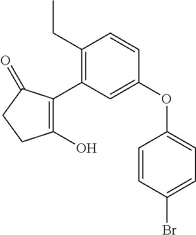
C1(O)=C(C2=C(CC)C=CC(OC3=CC=C(Br)C=C3)=C2)C(=O)CC1
